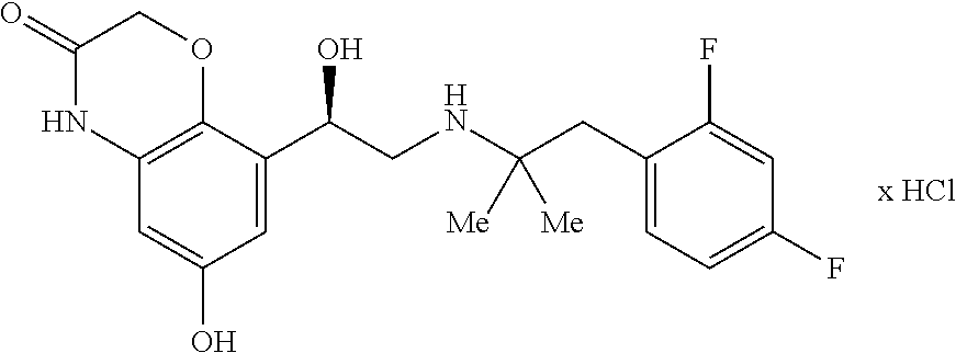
C1(=O)NC2=C(OC1)C(C(CNC(CC1=CC=C(F)C=C1F)([Me])[Me])O)=CC(O)=C2
